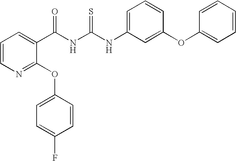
C1=CN=C(OC2=CC=C(F)C=C2)C(C(NC(NC2=CC=CC(OC3=CC=CC=C3)=C2)=S)=O)=C1
